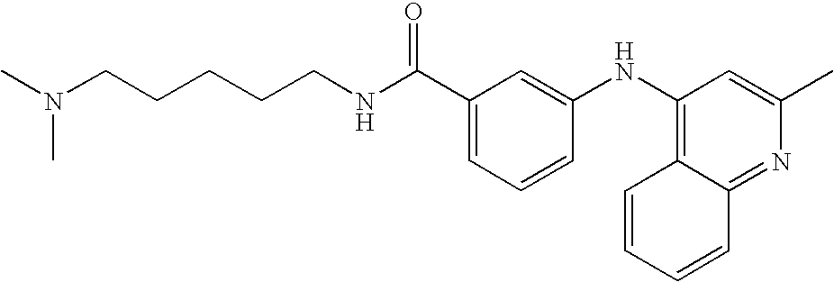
C(CCNC(C1=CC=CC(NC2=C3C=CC=CC3=NC(C)=C2)=C1)=O)CCN(C)C
